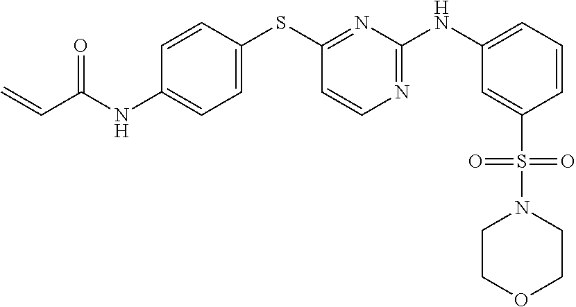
C1(NC(C=C)=O)=CC=C(SC2=NC(NC3=CC=CC(S(=O)(=O)N4CCOCC4)=C3)=NC=C2)C=C1
